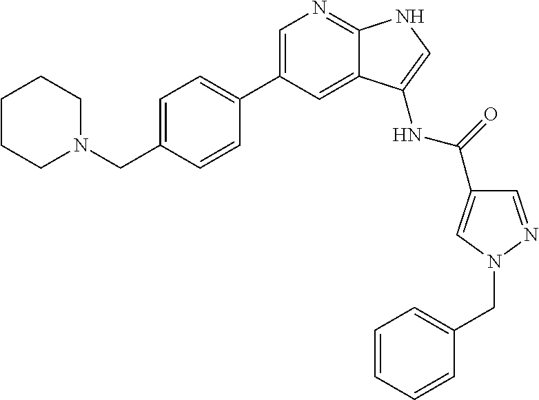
C1=C(C2=CC=C(CN3CCCCC3)C=C2)C=C2C(=N1)NC=C2NC(=O)C1=CN(CC2=CC=CC=C2)N=C1
